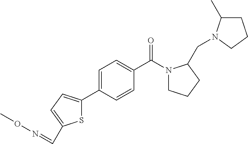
C1=CC(C(N2CCCC2CN2C(C)CCC2)=O)=CC=C1C1=CC=C(C=NOC)S1
